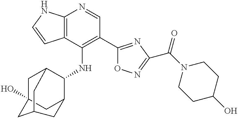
C12=C(C(NC3C4CC5(O)CC3CC(C5)C4)=C(C3=NC(C(N4CCC(O)CC4)=O)=NO3)C=N1)C=CN2
